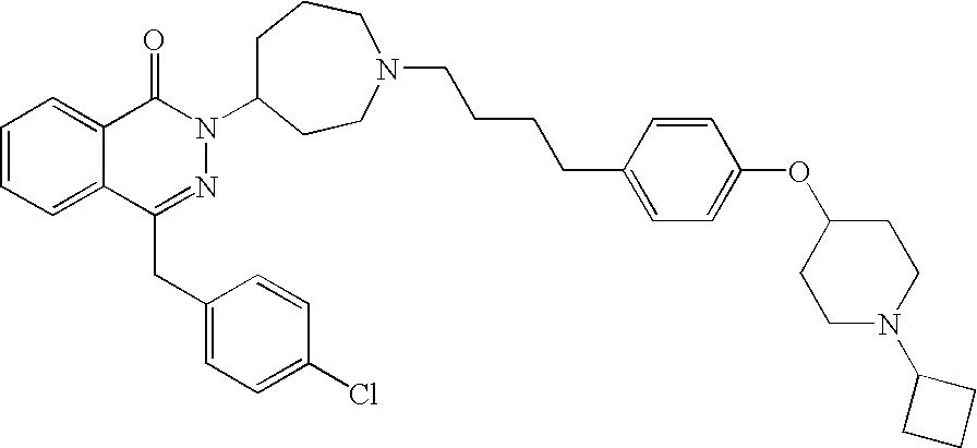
C1=CC=C2C(=C1)C(=O)N(C1CCCN(CCCCC3=CC=C(OC4CCN(C5CCC5)CC4)C=C3)CC1)N=C2CC1=CC=C(Cl)C=C1
